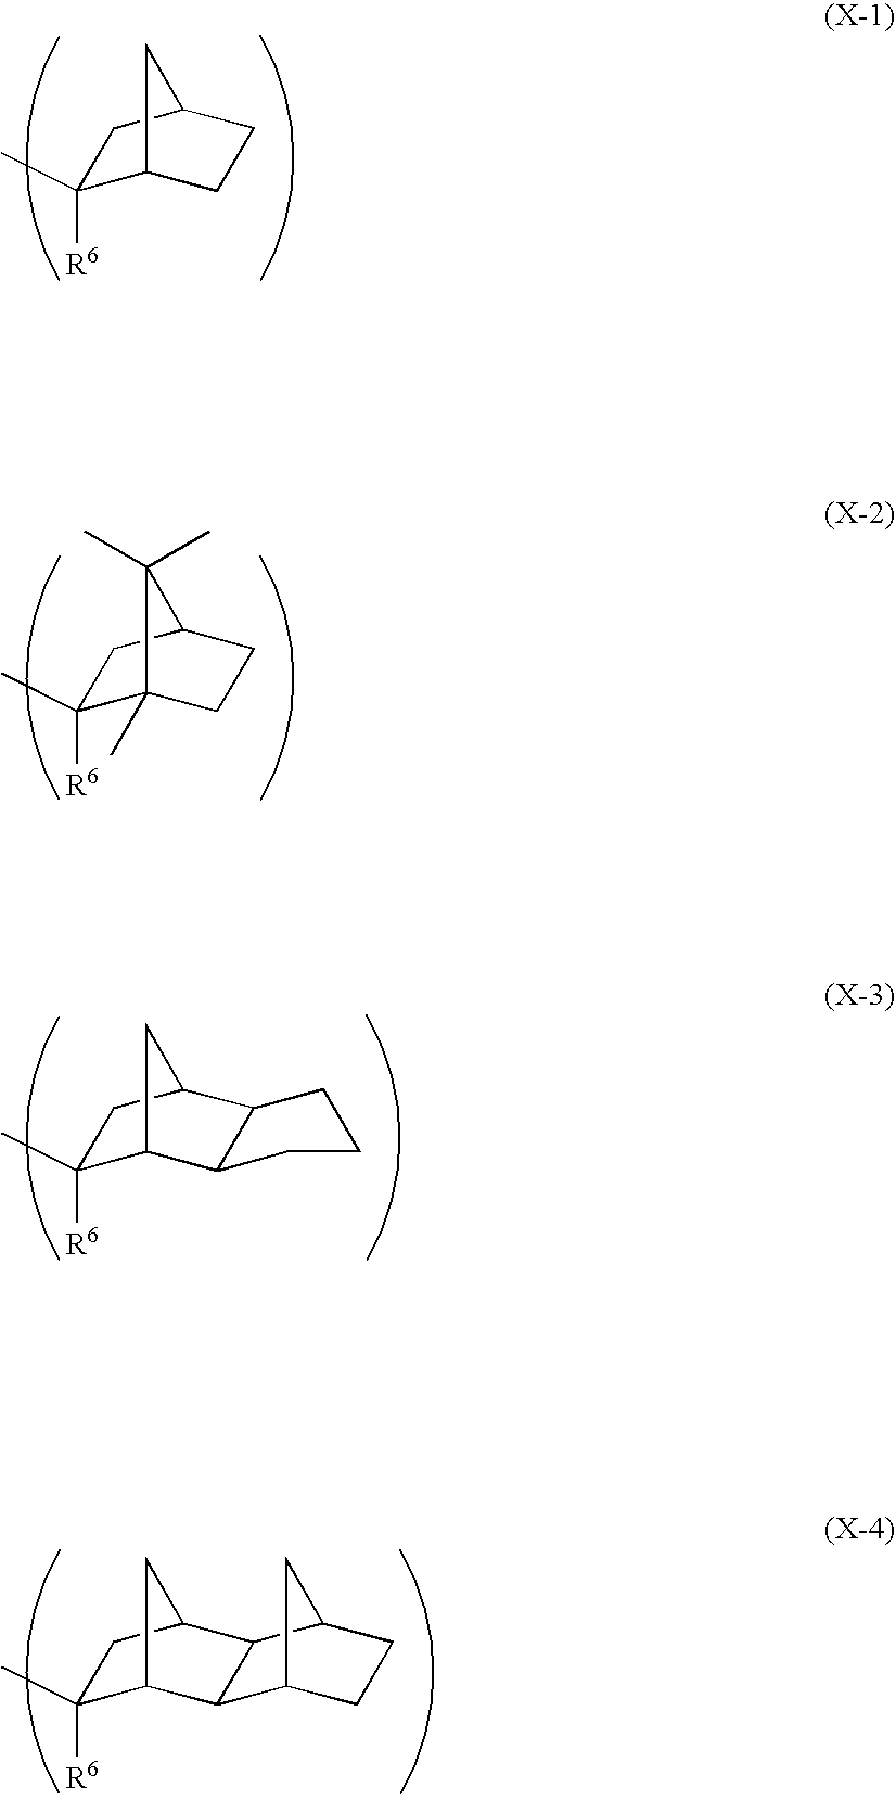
C1(C)([R6])C2CCC(C1)C2.C1(C)([R6])C2(C)CCC(C1)C2(C)C.C1(C)([R6])C2C3C(C(C1)C2)CCC3.C1(C)([R6])C2CC(C1)C1C2C2CCC1C2
